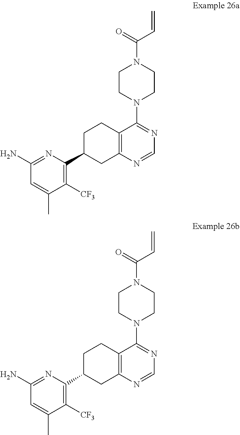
C1CN(C2=NC=NC3=C2CCC(C2=C([CF3])C(C)=CC(N)=N2)C3)CCN1C(C=C)=O.C1CN(C2=NC=NC3=C2CCC(C2=C([CF3])C(C)=CC(N)=N2)C3)CCN1C(C=C)=O
